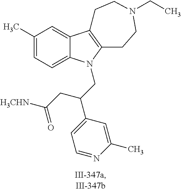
C1(C)=CC=C2C(=C1)C1=C(CCN(CC)CC1)N2CC(C1=CC=NC(C)=C1)CC([H3CHN])=O
